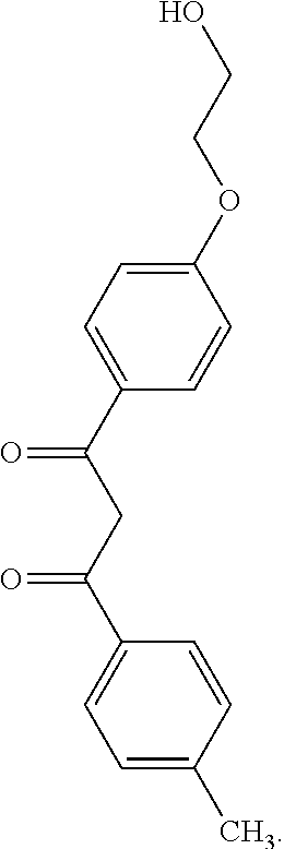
C1(OCCO)=CC=C(C(CC(C2=CC=C(C)C=C2)=O)=O)C=C1
